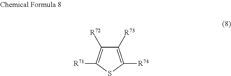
C1([R73])=C([R74])SC([R71])=C1[R72]
